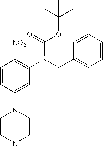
C1=CC(N2CCN(C)CC2)=CC(N(CC2=CC=CC=C2)C(OC(C)(C)C)=O)=C1[NO2]
